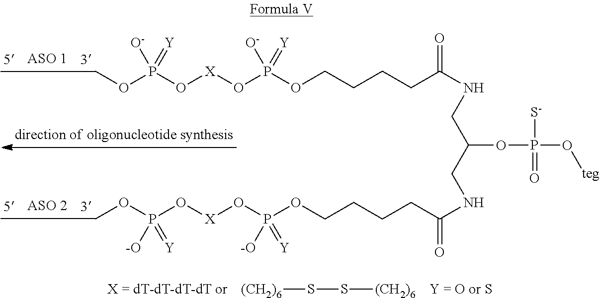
COP(O[X]OP(OCCCCC(NCC(CNC(CCCCOP(O[X]OP(OC)([-O])=[Y])([-O])=[Y])=O)OP(O[teg])([S-])=O)=O)([O-])=[Y])([O-])=[Y].[(CH2)6]SS[(CH2)6]
